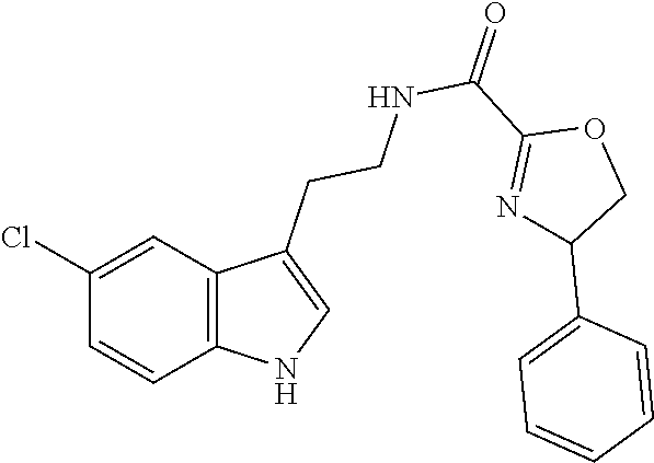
C12=C(C=C(Cl)C=C1)C(CCNC(C1=NC(C3=CC=CC=C3)CO1)=O)=CN2
